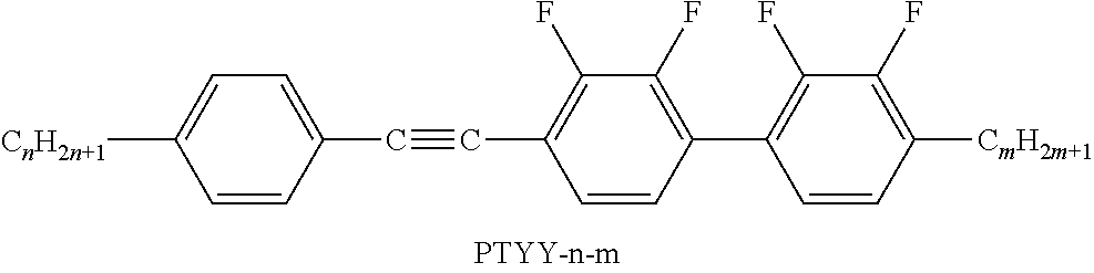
[CnH2n+1]C1=CC=C(C#CC2=C(F)C(F)=C(C3=C(F)C(F)=C([CmH2m+1])C=C3)C=C2)C=C1
